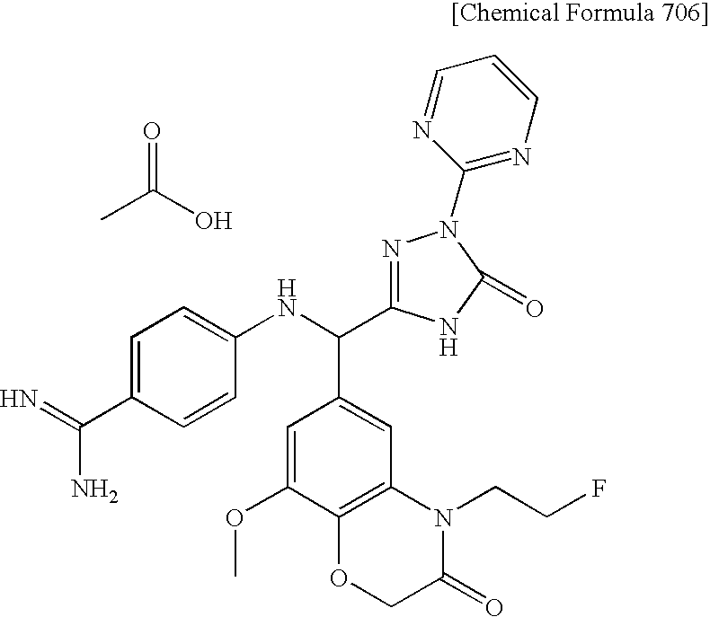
C1=C(C(N)=N)C=CC(NC(C2=CC3=C(C(OC)=C2)OCC(=O)N3CCF)C2=NN(C3=NC=CC=N3)C(=O)N2)=C1.CC(O)=O
